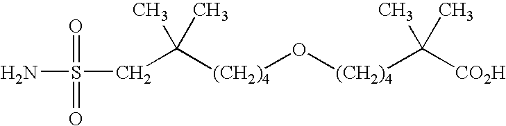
[(CH2)4](O[(CH2)4]C(C)(C)[CO2H])C(C)(C)CS(N)(=O)=O
